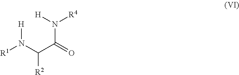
[R1]N(C(C(N([R4])[H])=O)[R2])[H]
